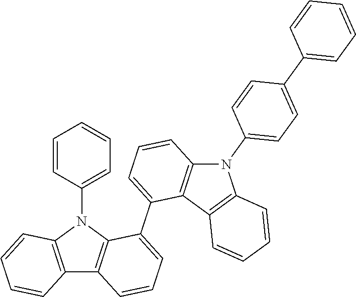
C12=C(N(C3=CC=CC=C3)C3=C1C=CC=C3C1=CC=CC3=C1C1=C(N3C3=CC=C(C4=CC=CC=C4)C=C3)C=CC=C1)C=CC=C2
